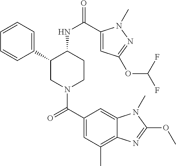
C1=CC=C(C2CN(C(C3=CC(C)=C4C(=C3)N(C)C(OC)=N4)=O)CCC2NC(=O)C2=CC(OC(F)F)=NN2C)C=C1
